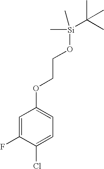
C1=C(F)C(Cl)=CC=C1OCCO[Si](C(C)(C)C)(C)C
